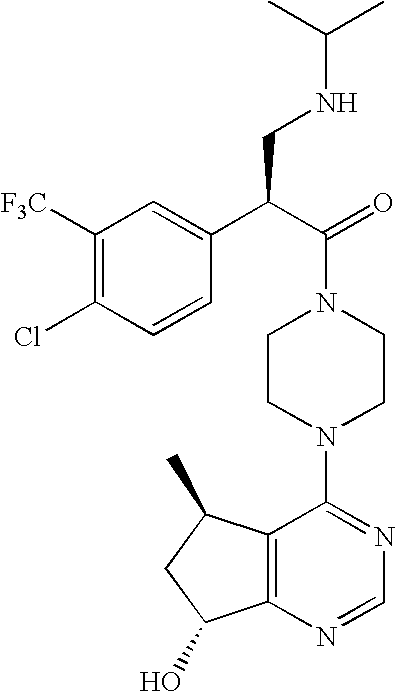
C(N1CCN(C2=NC=NC3=C2C(C)CC3O)CC1)(C(C1=CC([F3C])=C(Cl)C=C1)CNC(C)C)=O
